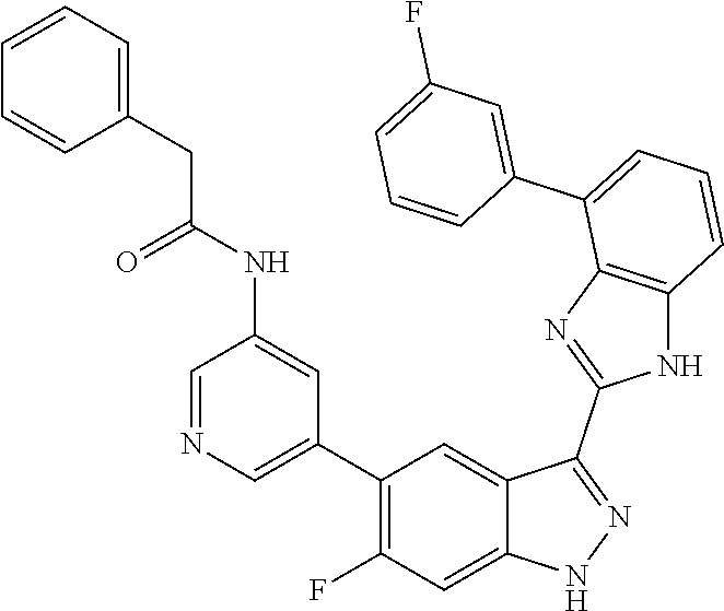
C1=NC=C(C2=C(F)C=C3C(=C2)C(C2=NC4=C(N2)C=CC=C4C2=CC(F)=CC=C2)=NN3)C=C1NC(CC1=CC=CC=C1)=O
